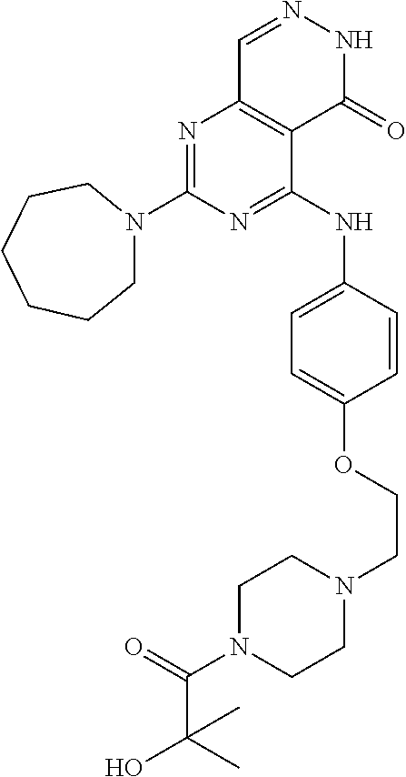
N1=C(NC2=CC=C(OCCN3CCN(C(C(C)(O)C)=O)CC3)C=C2)C2=C(N=C1N1CCCCCC1)C=NNC2=O
